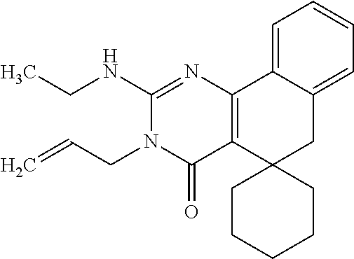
CCNC1=NC2=C(C(=O)N1CC=C)C1(CC3=CC=CC=C23)CCCCC1
